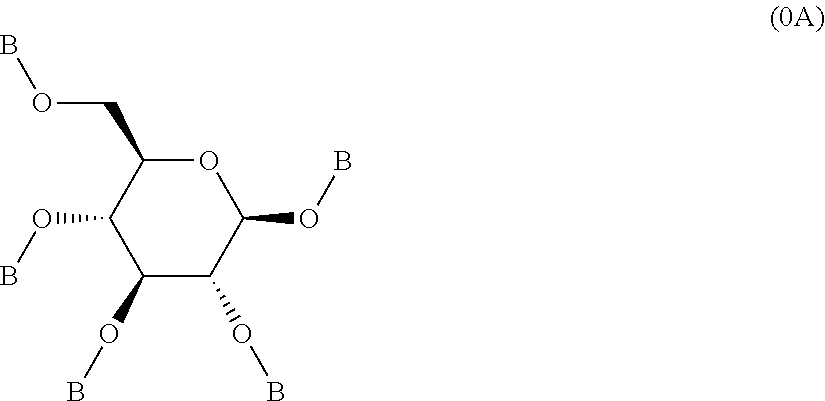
O1C(COB)C(OB)C(OB)C(OB)C1OB
